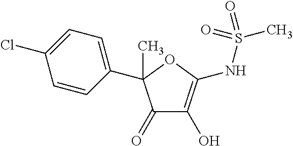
C1=CC(C2(C)C(=O)C(O)=C(NS(C)(=O)=O)O2)=CC=C1Cl
